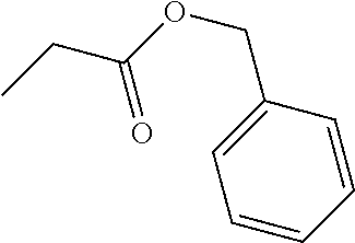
C1=CC=CC(COC(CC)=O)=C1
